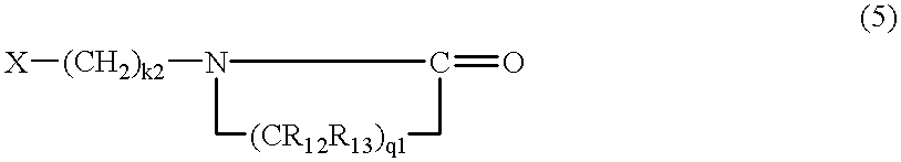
[(CH2)k2]([X])N1C(=O)C[(CR12R13)q1]C1
